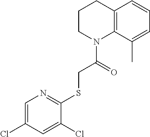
C1=CC2=C(C(C)=C1)N(C(CSC1=NC=C(Cl)C=C1Cl)=O)CCC2
